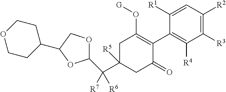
C1C(C(C2OCC(C3CCOCC3)O2)([R6])[R7])([R5])CC(=O)C(C2=C([R4])C([R3])=C([R2])C=C2[R1])=C1O[G]
